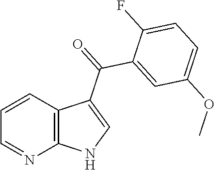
C1=CC2=C(N=C1)NC=C2C(=O)C1=CC(OC)=CC=C1F
